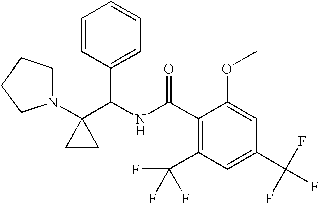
N1(C2(C(NC(C3=C(C(F)(F)F)C=C(C(F)(F)F)C=C3OC)=O)C3=CC=CC=C3)CC2)CCCC1
